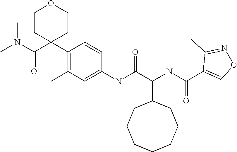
O=C(C(NC(C1=CON=C1C)=O)C1CCCCCCC1)NC1=CC(C)=C(C2(C(N(C)C)=O)CCOCC2)C=C1
